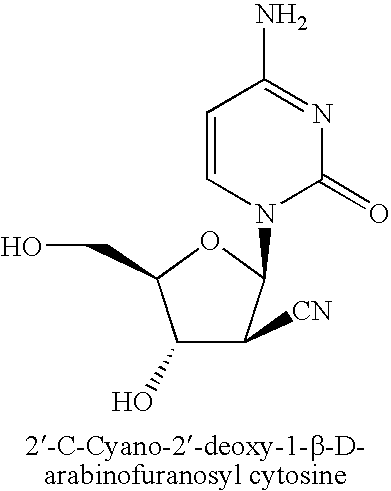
C1=CN(C2C([CN])C(O)C(CO)O2)C(=O)N=C1N
